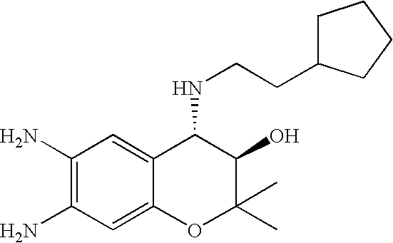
C1(N)=C(N)C=C2C(=C1)C(NCCC1CCCC1)C(O)C(C)(C)O2
